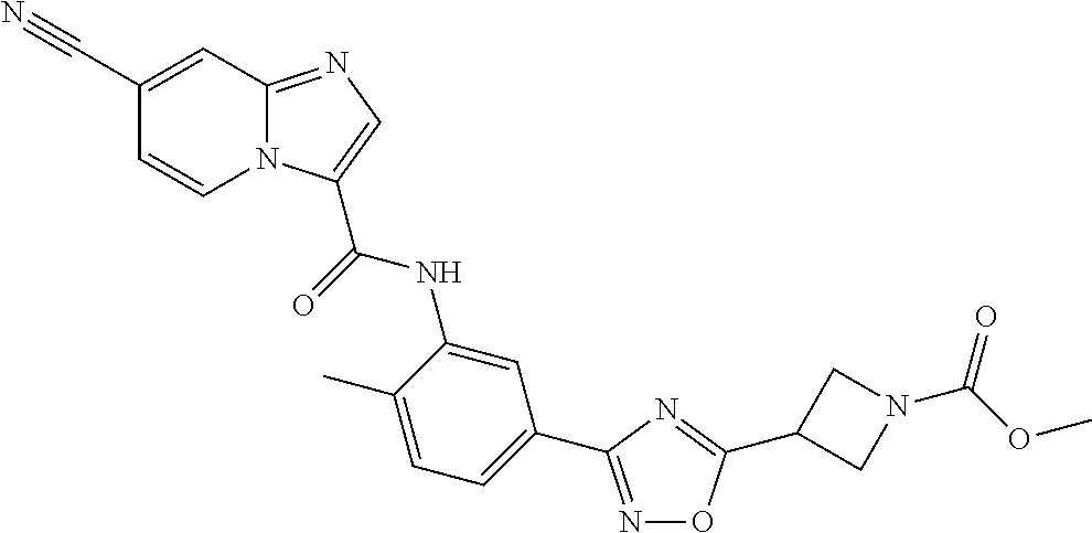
C1(C#N)=CC2=NC=C(C(=O)NC3=CC(C4=NOC(C5CN(C(OC)=O)C5)=N4)=CC=C3C)N2C=C1
